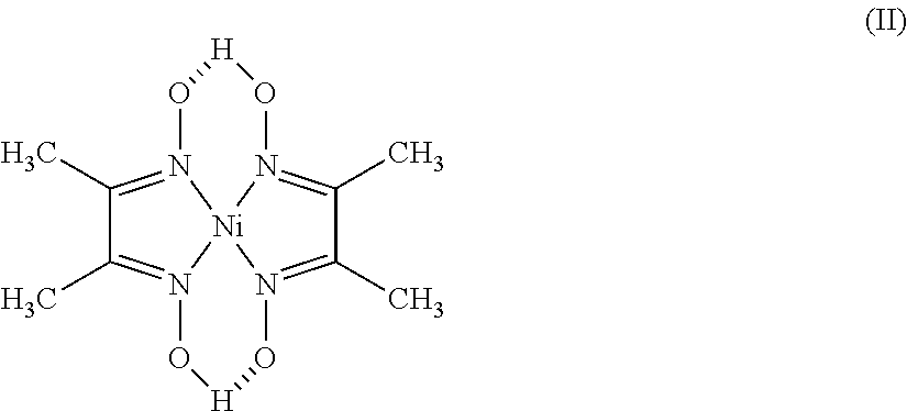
C1(C)=N2[Ni]34N(=C1C)O[H]ON3=C(C)C(C)=N4O[H]O2
